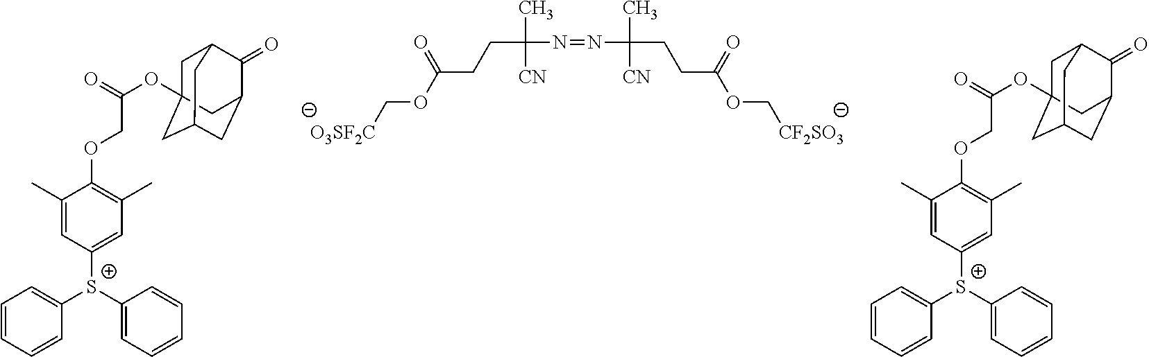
C(C(N=NC(CCC(OC[CF2SO3])=O)(C)[CN])(C)[CN])CC(OC[O3SF2C])=O.C1=CC=CC([S+](C2=CC=CC=C2)C2=CC(C)=C(OCC(OC34CC5C(=O)C(CC(C3)C5)C4)=O)C(C)=C2)=C1.C1=CC=CC([S+](C2=CC=CC=C2)C2=CC(C)=C(OCC(OC34CC5C(=O)C(CC(C3)C5)C4)=O)C(C)=C2)=C1
